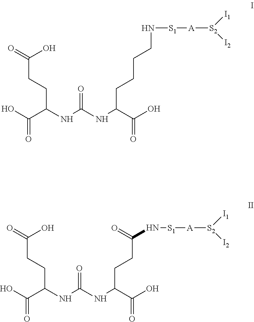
OC(C(CCC(=O)O)NC(NC(C(O)=O)CCCCN[S1][A][S2]([I1])[I2])=O)=O.OC(C(CCC(=O)O)NC(NC(C(O)=O)CCC(N[S1][A][S2]([I1])[I2])=O)=O)=O
